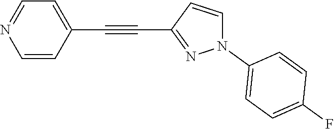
C1=CC(C#CC2=NN(C3=CC=C(F)C=C3)C=C2)=CC=N1
